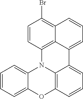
C12=CC=CC=C1N1C3=C(O2)C=CC=C3C2=CC=CC3=C(Br)C=CC1=C32
